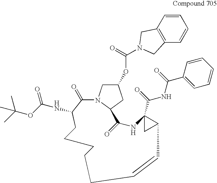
C12=C(C=CC=C1)CN(C(=O)OC1CN3C(C1)C(=O)NC1(C(=O)NC(=O)C4=CC=CC=C4)CC1C=CCCCCCC(NC(=O)OC(C)(C)C)C3=O)C2
